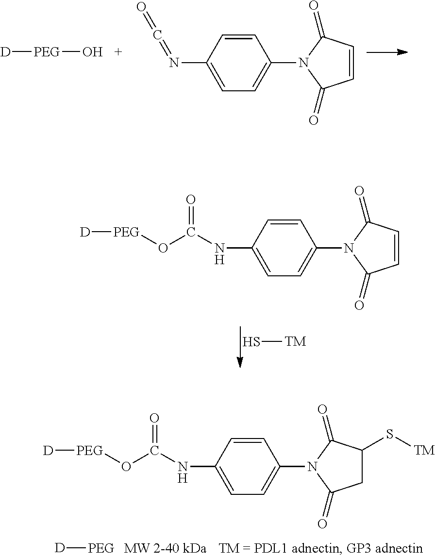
[D][PEG]O.C1=CC(=O)N(C2=CC=C(N=C=O)C=C2)C1=O.C1=CC(=O)N(C2=CC=C(NC(O[PEG][D])=O)C=C2)C1=O.S[TM].[D][PEG].C1C(S[TM])C(=O)N(C2=CC=C(NC(O[PEG][D])=O)C=C2)C1=O
